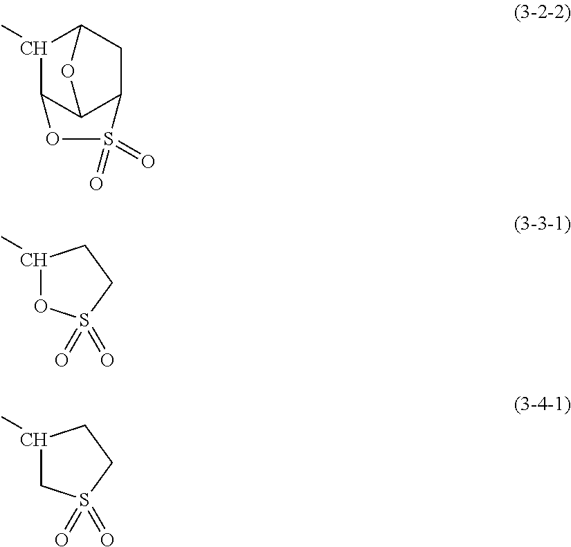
C12C3C(C(C)C(C1)O3)OS2(=O)=O.C1(C)OS(=O)(=O)CC1.C1(C)CS(=O)(=O)CC1
